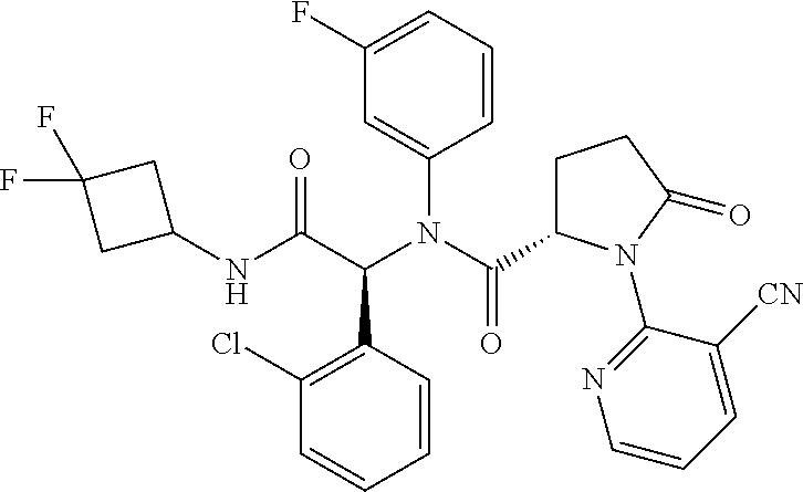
C1(NC(C(N(C(C2CCC(=O)N2C2=NC=CC=C2[CN])=O)C2=CC(F)=CC=C2)C2=C(Cl)C=CC=C2)=O)CC(F)(F)C1
